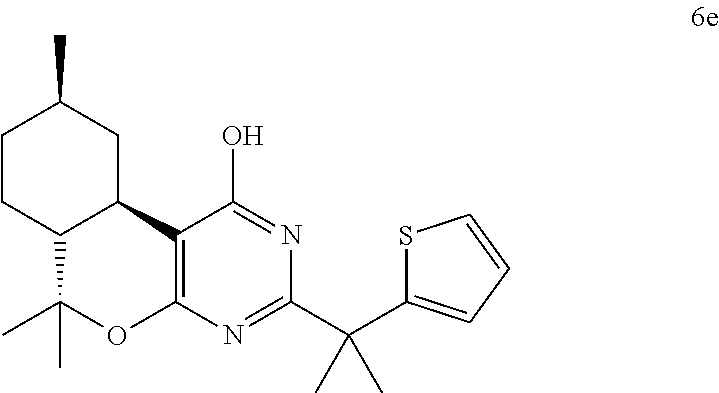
C12=C(N=C(C(C3=CC=CS3)(C)C)N=C1O)OC(C)(C)C1C2CC(C)CC1
